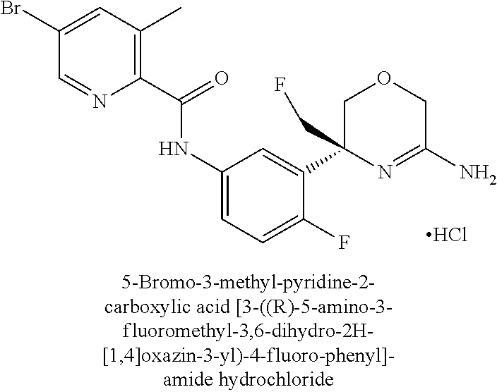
Cl.C1OCC(N)=NC1(C1=CC(NC(C2=C(C)C=C(Br)C=N2)=O)=CC=C1F)CF
